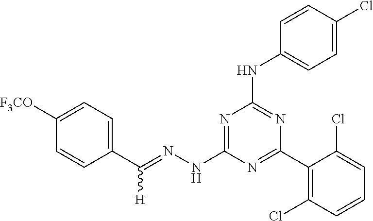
C1(C(=NNC2=NC(NC3=CC=C(Cl)C=C3)=NC(C3=C(Cl)C=CC=C3Cl)=N2)[H])=CC=C([F3CO])C=C1
